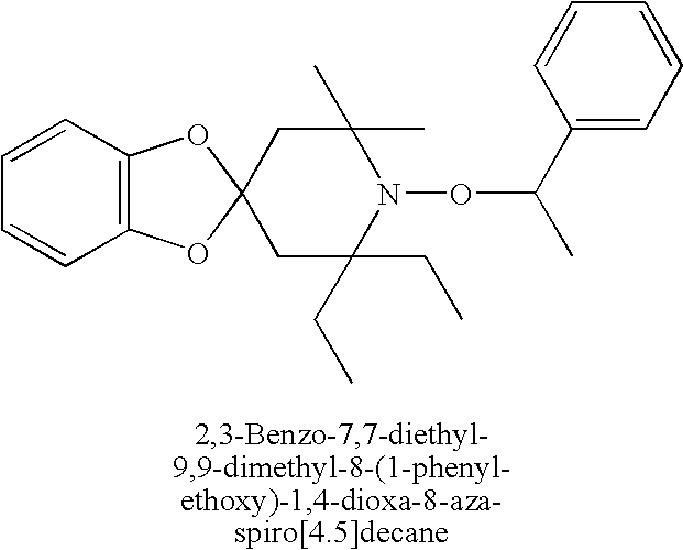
C12=C(OC3(O1)CC(C)(C)N(OC(C)C1=CC=CC=C1)C(CC)(CC)C3)C=CC=C2
